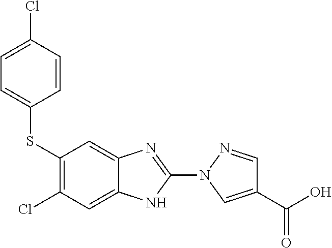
C1(SC2=CC=C(Cl)C=C2)=C(Cl)C=C2C(=C1)N=C(N1N=CC(C(O)=O)=C1)N2
